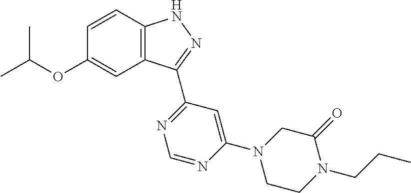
O(C1=CC2=C(C=C1)NN=C2C1=NC=NC(N2CCN(CCC)C(=O)C2)=C1)C(C)C
